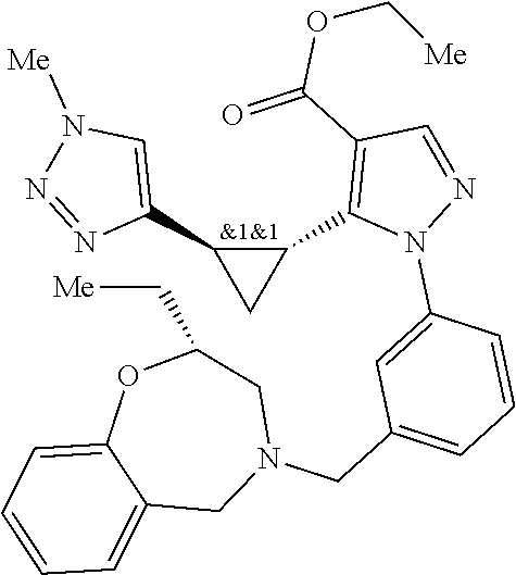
C1(C2=CN([Me])N=N2)C(C2=C(C(=O)OC[Me])C=NN2C2=CC(CN3CC(C[Me])OC4=CC=CC=C4C3)=CC=C2)C1
